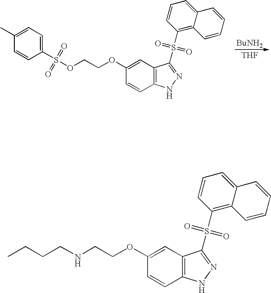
[THF].[BuNH2].C1=CC(S(OCCOC2=CC3=C(C=C2)NN=C3S(C2=C3C(=CC=C2)C=CC=C3)(=O)=O)(=O)=O)=CC=C1C.N(CCOC1=CC2=C(C=C1)NN=C2S(C1=C2C(=CC=C1)C=CC=C2)(=O)=O)CCCC
